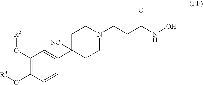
C1(O[R2])=C(O[R3])C=CC(C2([NC])CCN(CCC(NO)=O)CC2)=C1
